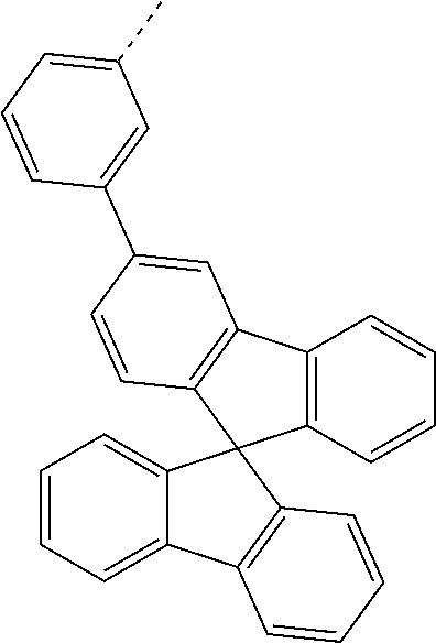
C1=CC=C2C(=C1)C1(C3=C2C=CC=C3)C2=C(C3=C1C=CC(C1=CC(C)=CC=C1)=C3)C=CC=C2
